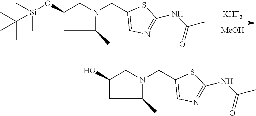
[MeOH].[KHF2].O(C1CC(C)N(CC2=CN=C(NC(C)=O)S2)C1)[Si](C)(C)C(C)(C)C.OC1CC(C)N(CC2=CN=C(NC(C)=O)S2)C1
